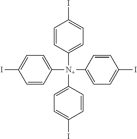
C1(I)=CC=C([N+](C2=CC=C(I)C=C2)(C2=CC=C(I)C=C2)C2=CC=C(I)C=C2)C=C1
